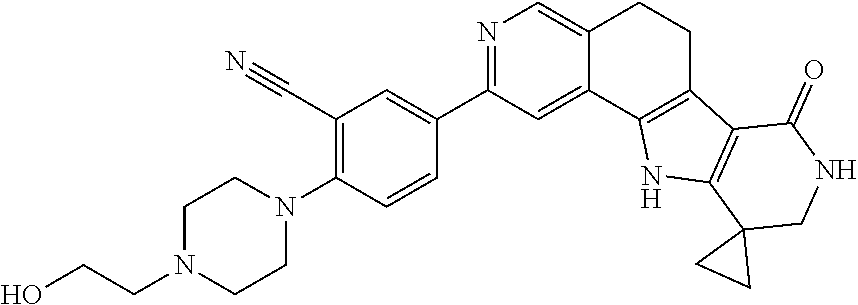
C(C1=C(N2CCN(CCO)CC2)C=CC(C2=NC=C3C(=C2)C2=C(CC3)C3=C(N2)C2(CNC3=O)CC2)=C1)#N
